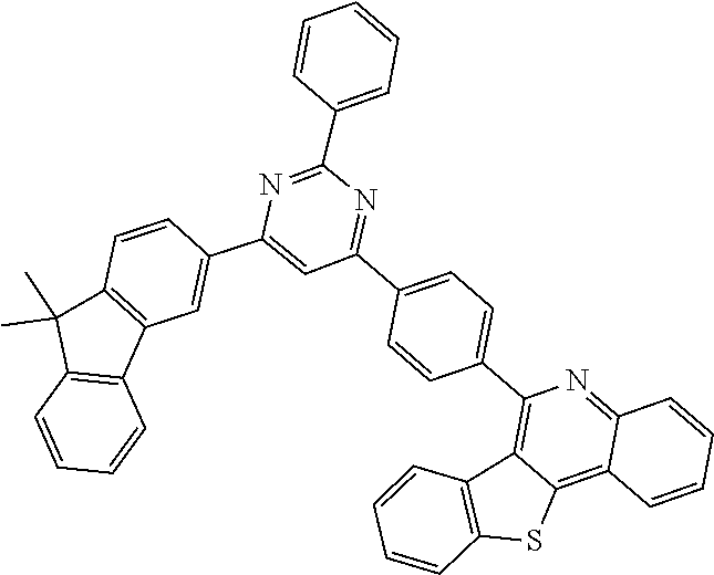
C12=NC(C3=CC=C(C4=NC(C5=CC=CC=C5)=NC(C5=CC6=C(C=C5)C(C)(C)C5=C6C=CC=C5)=C4)C=C3)=C3C(=C1C=CC=C2)SC1=C3C=CC=C1
